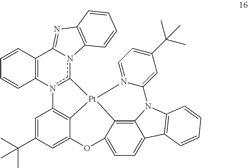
C1=C(C(C)(C)C)C=C2C3=C1n1c(n4C(=NC5=C4C=CC=C5)C4=C1C=CC=C4)[Pt]31C3=C4C(=CC=C3O2)C2=C(N4C3=CC(C(C)(C)C)=CC=N31)C=CC=C2
